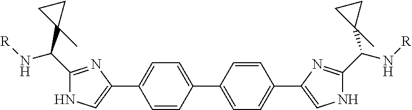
C1=CC(C2=CC=C(C3=CNC(C(N[R])C4(C)CC4)=N3)C=C2)=CC=C1C1=CNC(C(C2(C)CC2)N[R])=N1
